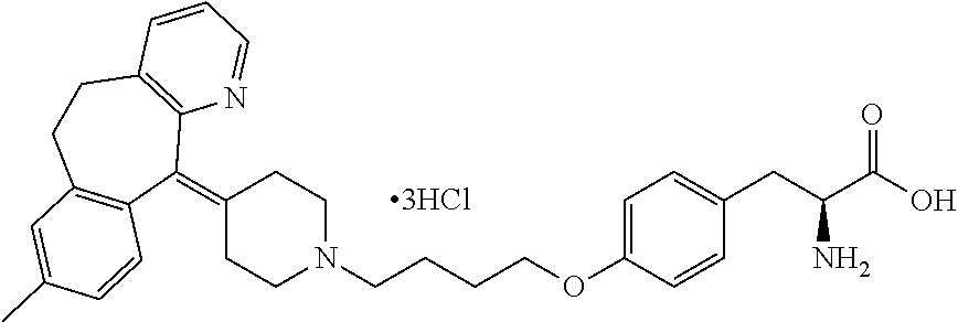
C1(=C2C3=C(CCC4=C2C=CC(C)=C4)C=CC=N3)CCN(CCCCOC2=CC=C(CC(C(O)=O)N)C=C2)CC1
